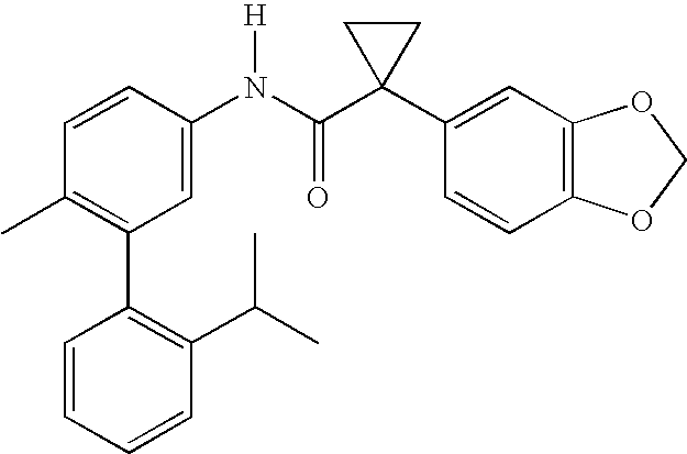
C1=CC(N(C(C2(C3=CC4=C(C=C3)OCO4)CC2)=O)[H])=CC(C2=C(C(C)C)C=CC=C2)=C1C
